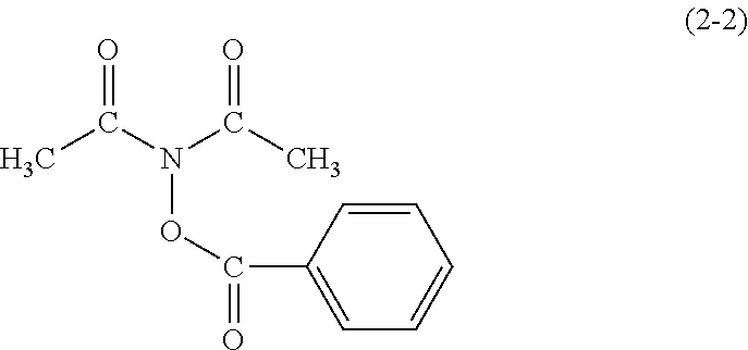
CC(N(C(C)=O)OC(=O)C1=CC=CC=C1)=O
